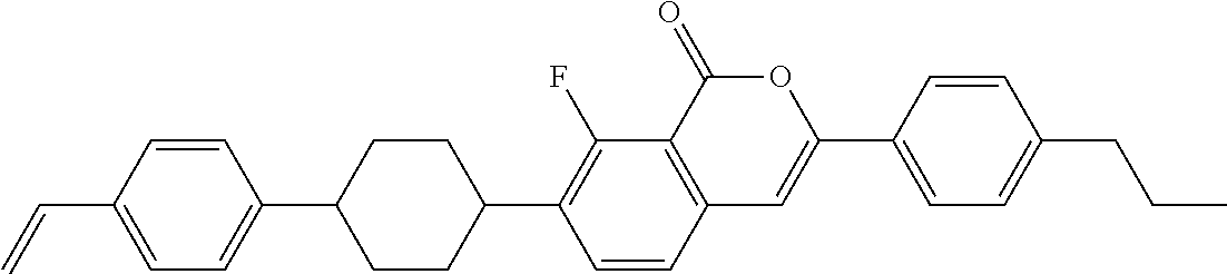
C12=C(C(=O)OC(C3=CC=C(CCC)C=C3)=C1)C(F)=C(C1CCC(C3=CC=C(C=C)C=C3)CC1)C=C2
